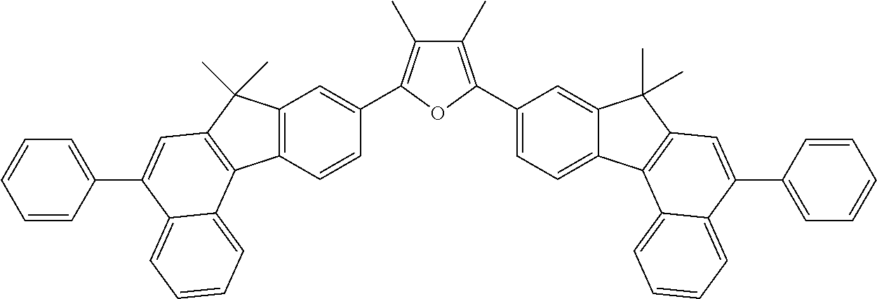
C1(C)=C(C2=CC=C3C(=C2)C(C)(C)C2=C3C3=CC=CC=C3C(C3=CC=CC=C3)=C2)OC(C2=CC3=C(C=C2)C2=C(C3(C)C)C=C(C3=CC=CC=C3)C3=CC=CC=C23)=C1C
